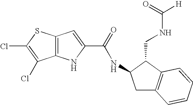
C12=C(NC(C(=O)NC3CC4=C(C3CNC([H])=O)C=CC=C4)=C1)C(Cl)=C(Cl)S2
